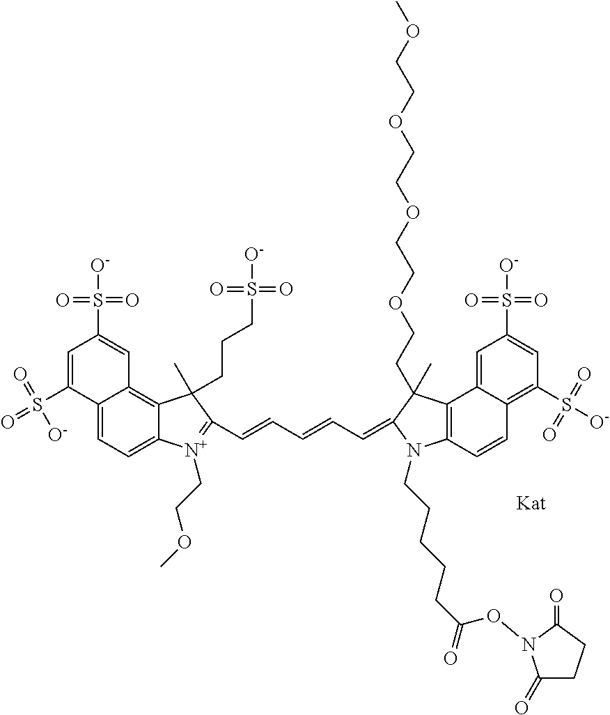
[Kat].C12=CC=C3C(=C1C=C(S(=O)(=O)[O-])C=C2S(=O)(=O)[O-])C(C)(CCCS(=O)(=O)[O-])C(C=CC=CC=C1N(CCCCCC(=O)ON2C(=O)CCC2=O)C2=C(C4=CC(S(=O)(=O)[O-])=CC(S([O-])(=O)=O)=C4C=C2)C1(C)CCOCCOCCOCCOC)=[N+]3CCOC
